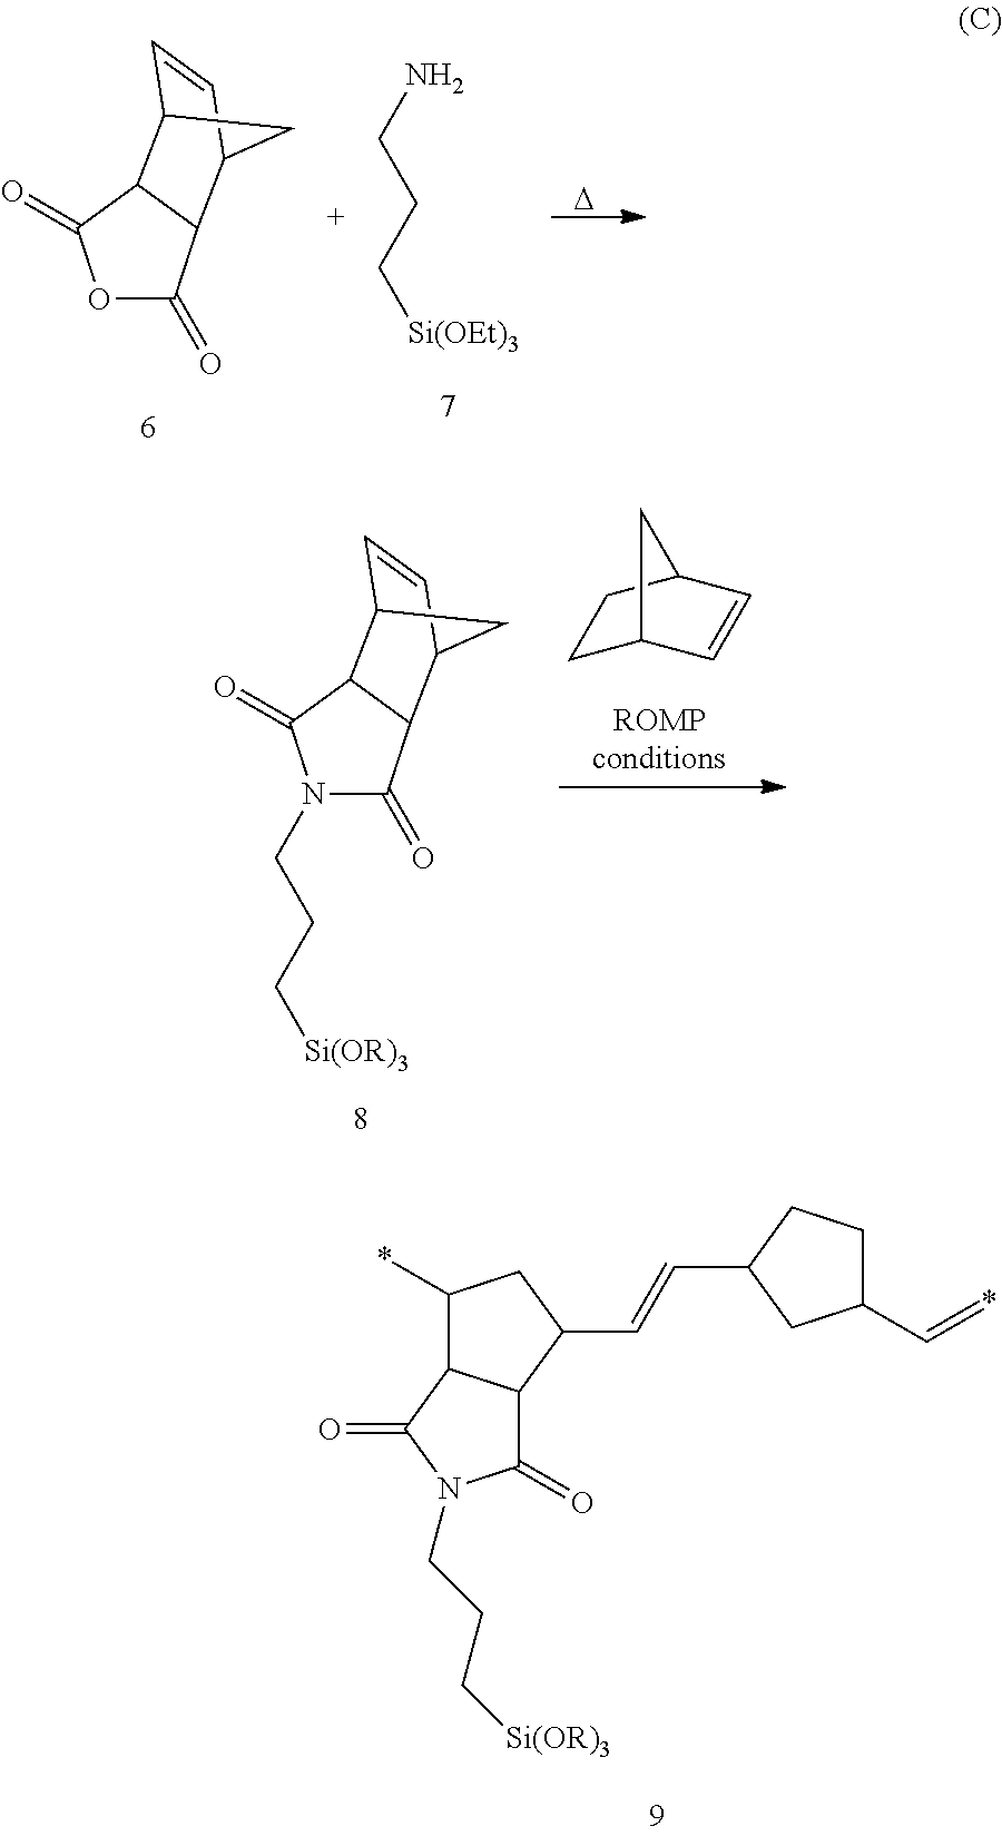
N1(CCC[Si(OR)3])C(=O)C2C(C1=O)C1C=CC2C1.C1C2C=CC(C1)C2.C1(*)C2C(C(C=CC3CCC(C=*)C3)C1)C(=O)N(CCC[Si(OR)3])C2=O.O1C(=O)C2C(C1=O)C1C=CC2C1.NCCC[Si(OEt)3].[D]
